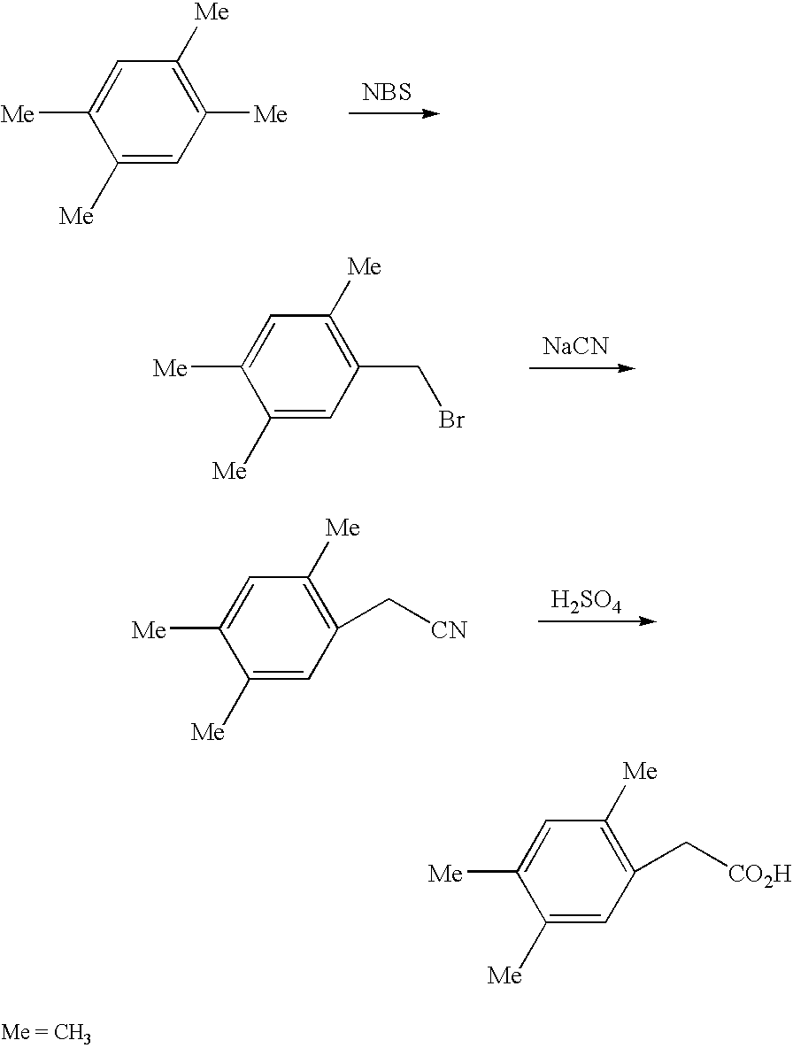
C1([Me])=C([Me])C=C([Me])C([Me])=C1.[NBS].C1(CBr)=C([Me])C=C([Me])C([Me])=C1.[NaCN].C1(C[CN])=C([Me])C=C([Me])C([Me])=C1.[H2SO4].C1(C[CO2H])=C([Me])C=C([Me])C([Me])=C1
